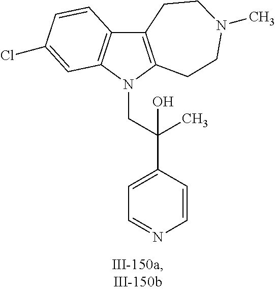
C12=C(N(CC(C3=CC=NC=C3)(O)C)C3=C1C=CC(Cl)=C3)CCN(C)CC2
